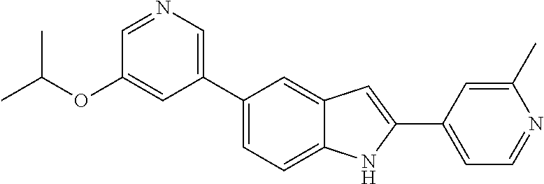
C1=NC=C(C2=CC=C3C(=C2)C=C(C2=CC=NC(C)=C2)N3)C=C1OC(C)C
